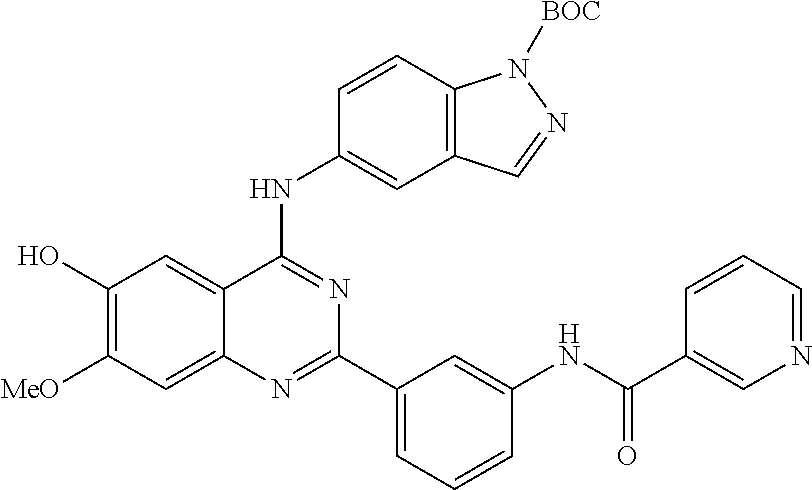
C1(O)=C([MeO])C=C2C(=C1)C(NC1=CC3=C(C=C1)N([BOC])N=C3)=NC(C1=CC=CC(NC(C3=CN=CC=C3)=O)=C1)=N2
